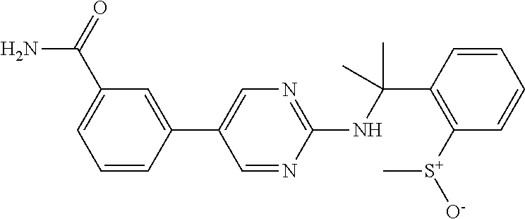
N(C(C1=C([S+]([O-])C)C=CC=C1)(C)C)C1=NC=C(C2=CC(C(=O)N)=CC=C2)C=N1
